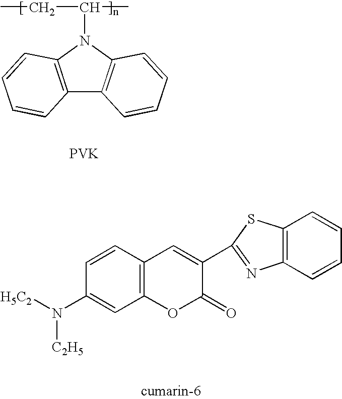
C12=C(N(C(C)CC)C3=C1C=CC=C3)C=CC=C2.[PVK].C12=C(C=CC=C1)N=C(C1=CC3=C(OC1=O)C=C(N([H5C2])[C2H5])C=C3)S2
